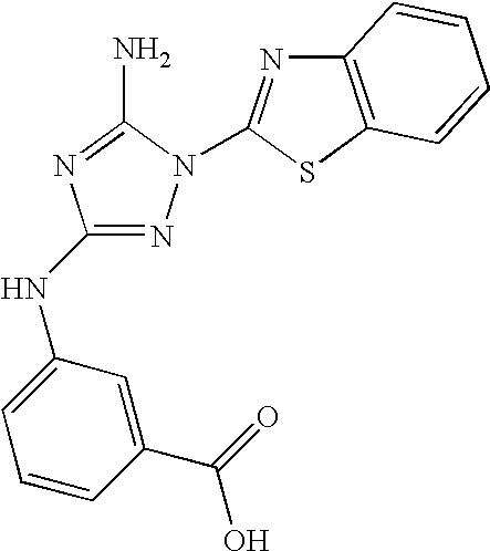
N1=C(NC2=CC=CC(C(=O)O)=C2)N=C(N)N1C1=NC2=C(S1)C=CC=C2
